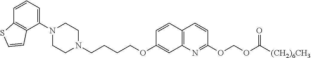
C1N(C2=CC=CC3=C2C=CS3)CCN(CCCCOC2=CC3=C(C=C2)C=CC(OCOC(=O)[(CH2)6CH3])=N3)C1
